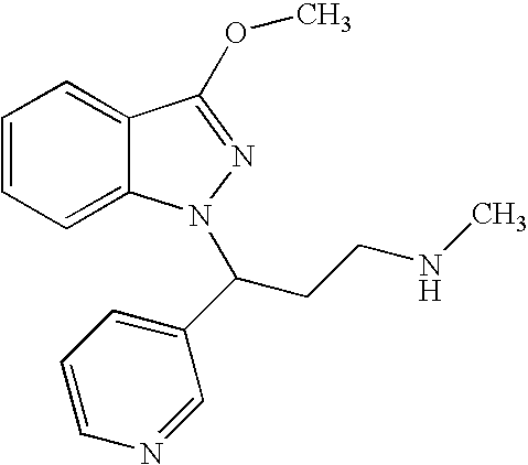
C1=CC=C2C(=C1)C(OC)=NN2C(CCNC)C1=CC=CN=C1
